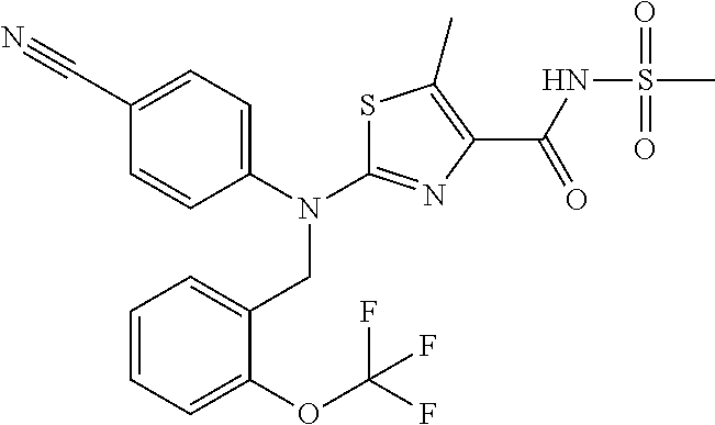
C1(C#N)=CC=C(N(CC2=CC=CC=C2OC(F)(F)F)C2=NC(C(NS(C)(=O)=O)=O)=C(C)S2)C=C1
